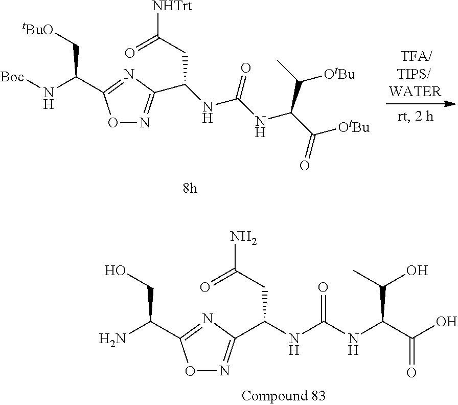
C(NC(NC(C([OtBu])C)C([OtBu])=O)=O)(CC([NHTrt])=O)C1=NOC(C(C[tBuO])N[Boc])=N1.O1N=C(C(NC(NC(C(O)=O)C(C)O)=O)CC(N)=O)N=C1C(CO)N
